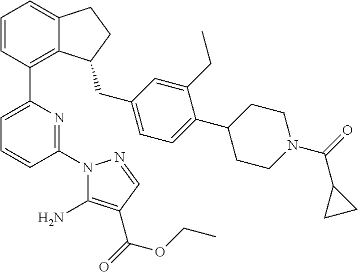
C1=CC(C2=CC=CC(N3C(N)=C(C(=O)OCC)C=N3)=N2)=C2C(=C1)CCC2CC1=CC=C(C2CCN(C(=O)C3CC3)CC2)C(CC)=C1
